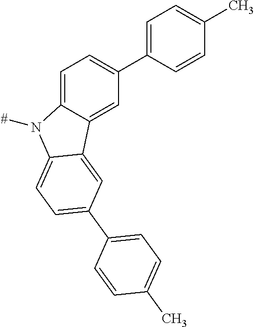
C1=C2C(=CC(C3=CC=C(C)C=C3)=C1)C1=CC(C3=CC=C(C)C=C3)=CC=C1N2[#]
